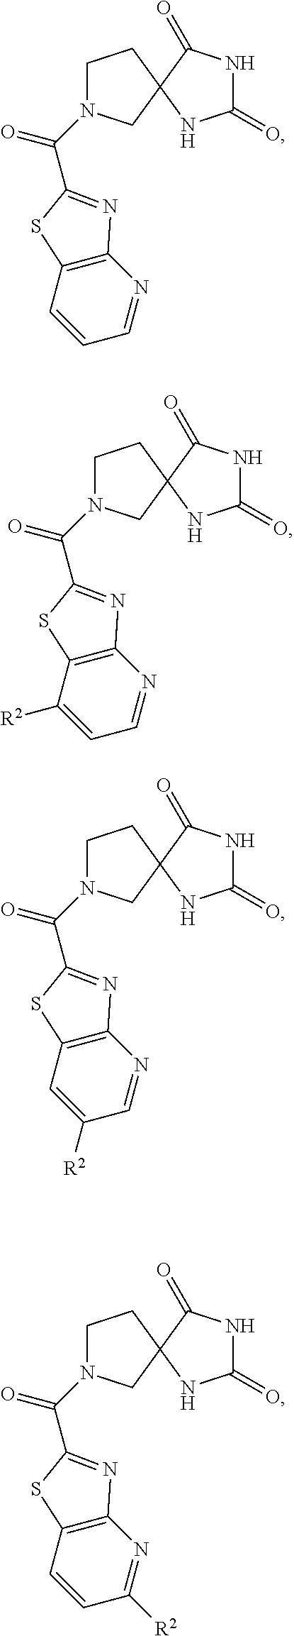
C1CC2(CN1C(C1=NC3=C(C=CC=N3)S1)=O)C(=O)NC(=O)N2.C1CC2(CN1C(C1=NC3=C(C([R2])=CC=N3)S1)=O)C(=O)NC(=O)N2.C1CC2(CN1C(C1=NC3=C(C=C([R2])C=N3)S1)=O)C(=O)NC(=O)N2.C1CC2(CN1C(C1=NC3=C(C=CC([R2])=N3)S1)=O)C(=O)NC(=O)N2
